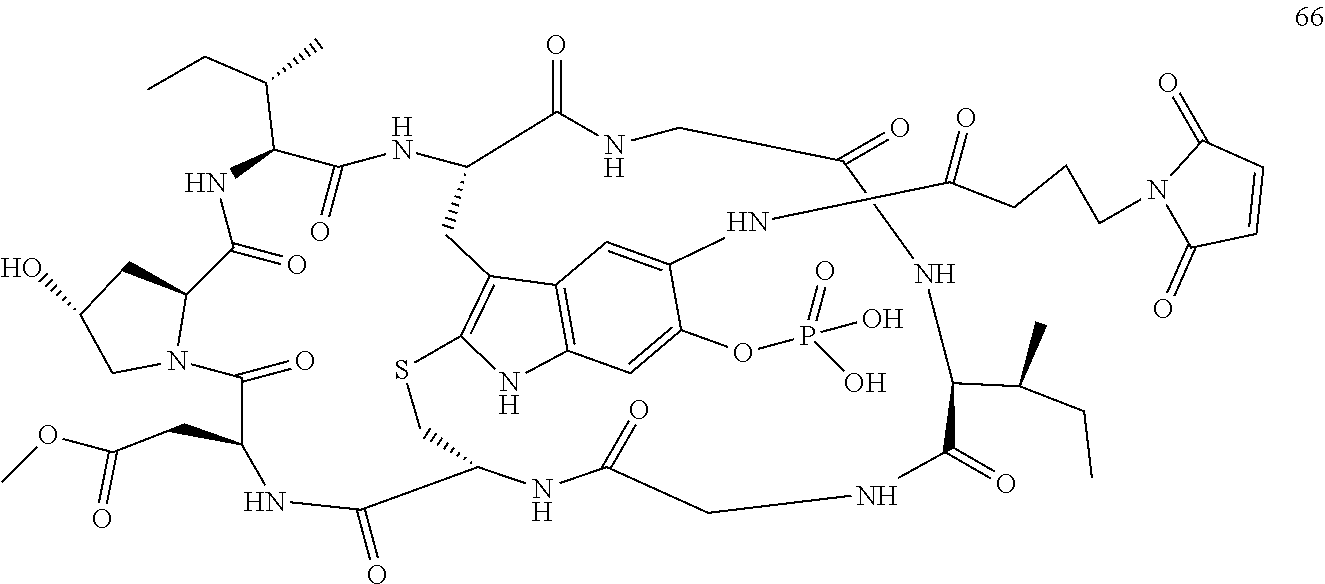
C12=C(C=C(OP(O)(=O)O)C(NC(=O)CCCN3C(=O)C=CC3=O)=C1)NC1=C2CC2NC(=O)C(C(C)CC)NC(=O)C3N(C(=O)C(CC(=O)OC)NC(=O)C(CS1)NC(=O)CNC(=O)C(C(CC)C)NC(=O)CNC2=O)CC(O)C3
